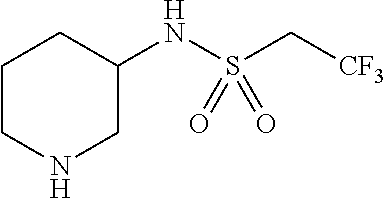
C1CNCC(NS(C[CF3])(=O)=O)C1
